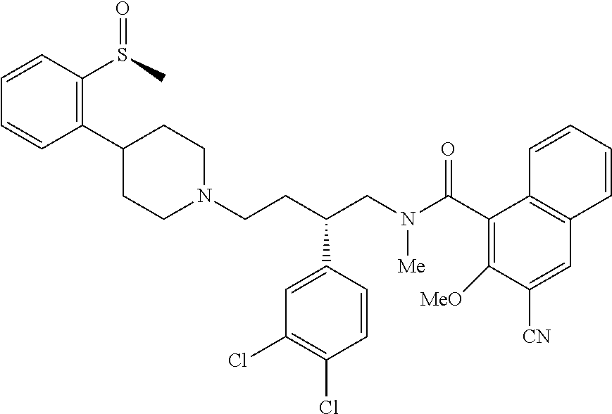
C1=CC(C2CCN(CCC(CN(C(C3=C([MeO])C([CN])=CC4=C3C=CC=C4)=O)[Me])C3=CC(Cl)=C(Cl)C=C3)CC2)=C(S(C)=O)C=C1
